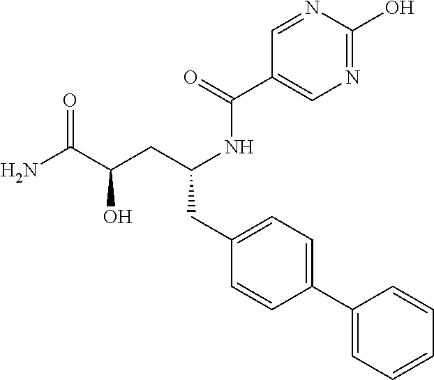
C1=C(C2=CC=C(CC(CC(C(N)=O)O)NC(C3=CN=C(O)N=C3)=O)C=C2)C=CC=C1
